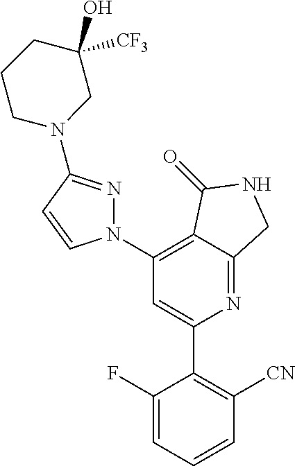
C1(N2N=C(N3CC(O)([CF3])CCC3)C=C2)=C2C(=NC(C3=C([CN])C=CC=C3F)=C1)CNC2=O
